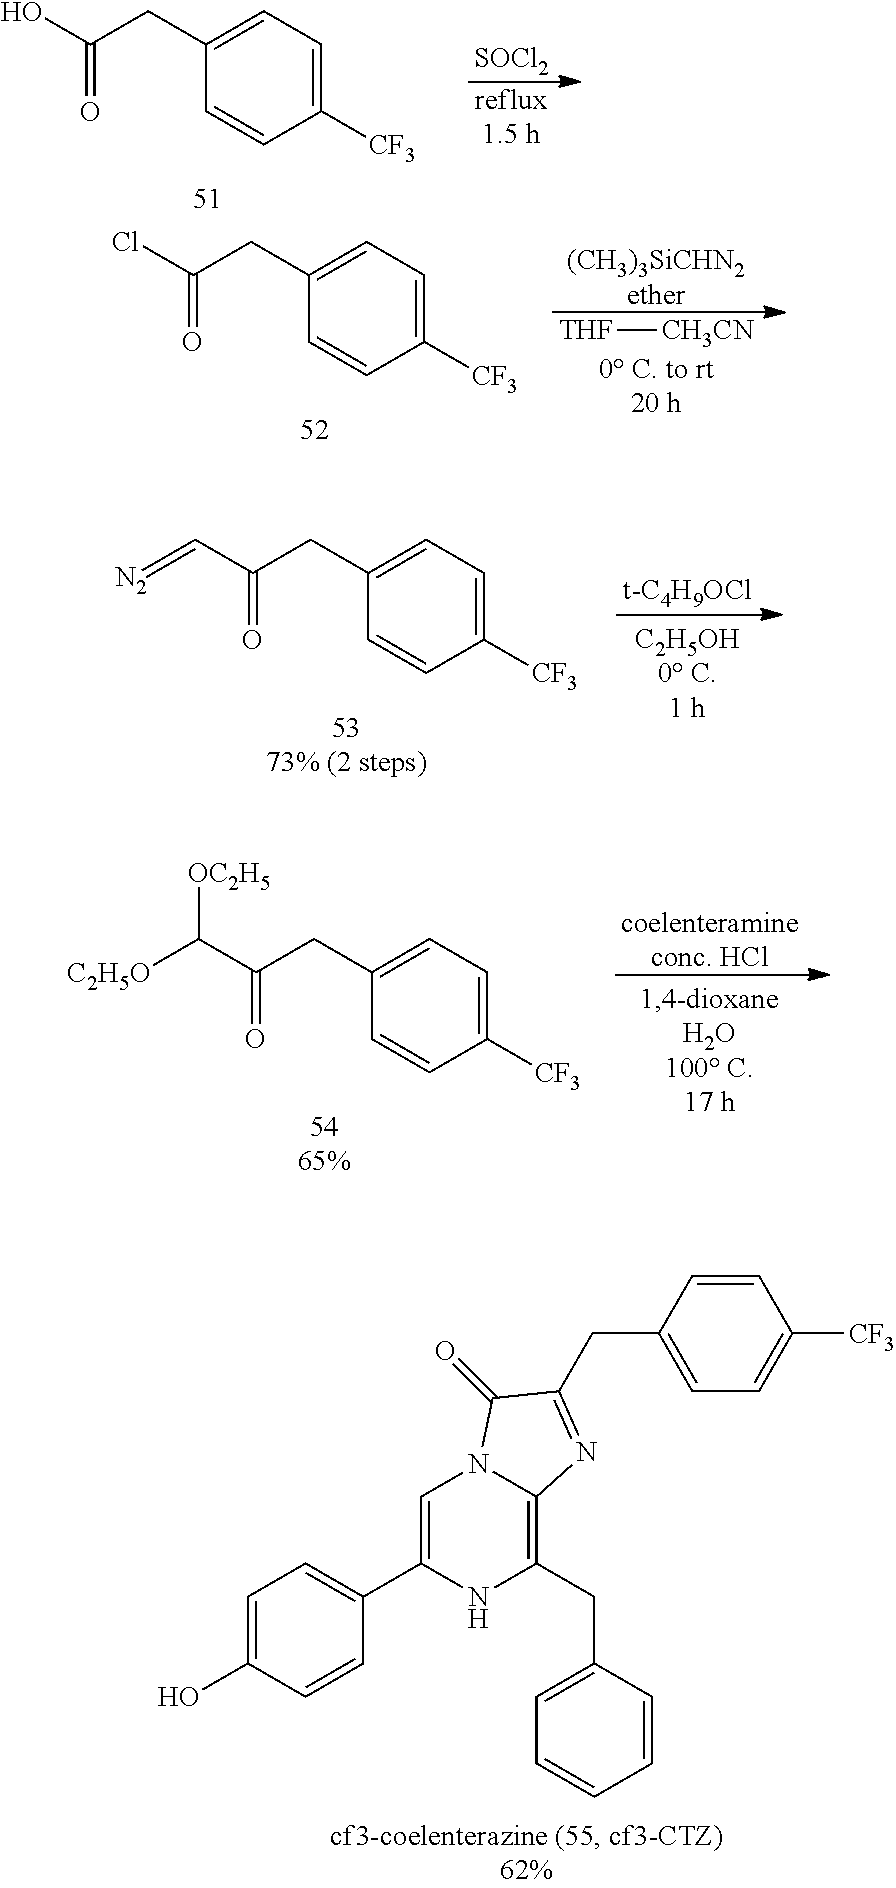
[THF][CH3CN].[(CH3)3SiCHN2ether].C(CC1=CC=C([CF3])C=C1)(Cl)=O.C(=O)(C=[N2])CC1=CC=C([CF3])C=C1.[t-C4H9OCl].C(=O)(C([C2H5O])[OC2H5])CC1=CC=C([CF3])C=C1.[coelenteramineconc. HCl].C1=C(O)C=CC(C2=CN3C(=C(CC4=CC=CC=C4)N2)N=C(CC2=CC=C([CF3])C=C2)C3=O)=C1.[SOCl2].[reflux1.5 h].C(CC1=CC=C([CF3])C=C1)(O)=O
